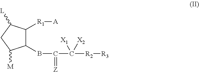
C1(BC(C([R2][R3])([X2])[X1])=[Z])C([R1][A])C([L])CC1[M]
